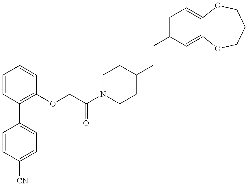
C1=CC([CN])=CC=C1C1=C(OCC(N2CCC(CCC3=CC=C4C(=C3)OCCCO4)CC2)=O)C=CC=C1
